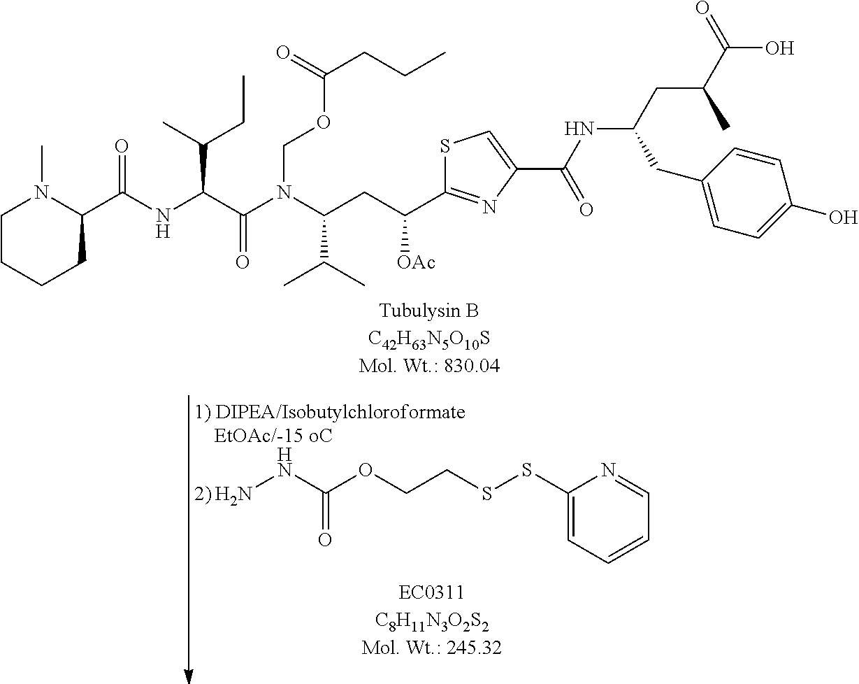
C1CCCC(C(=O)NC(C(CC)C)C(=O)N(C(C(C)C)CC(C2=NC(C(NC(CC3=CC=C(O)C=C3)CC(C(=O)O)C)=O)=CS2)[OAc])COC(=O)CCC)N1C.NNC(OCCSSC1=CC=CC=N1)=O
